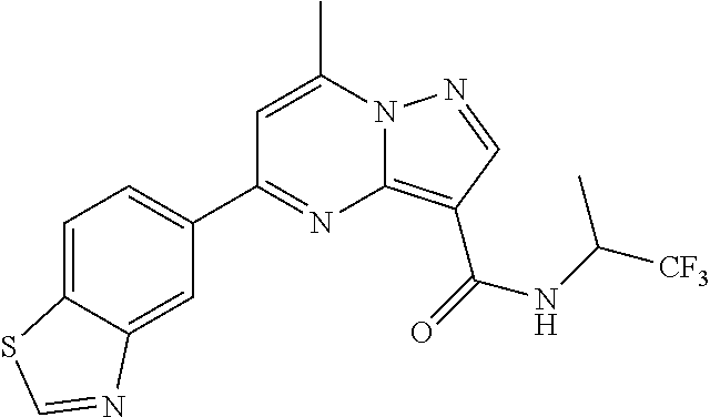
C1=C(C)N2C(=C(C(=O)NC([CF3])C)C=N2)N=C1C1=CC=C2C(=C1)N=CS2
